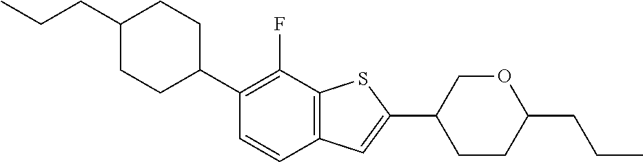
C(CC1CCC(C2=C(F)C3=C(C=C2)C=C(C2CCC(CCC)OC2)S3)CC1)C
